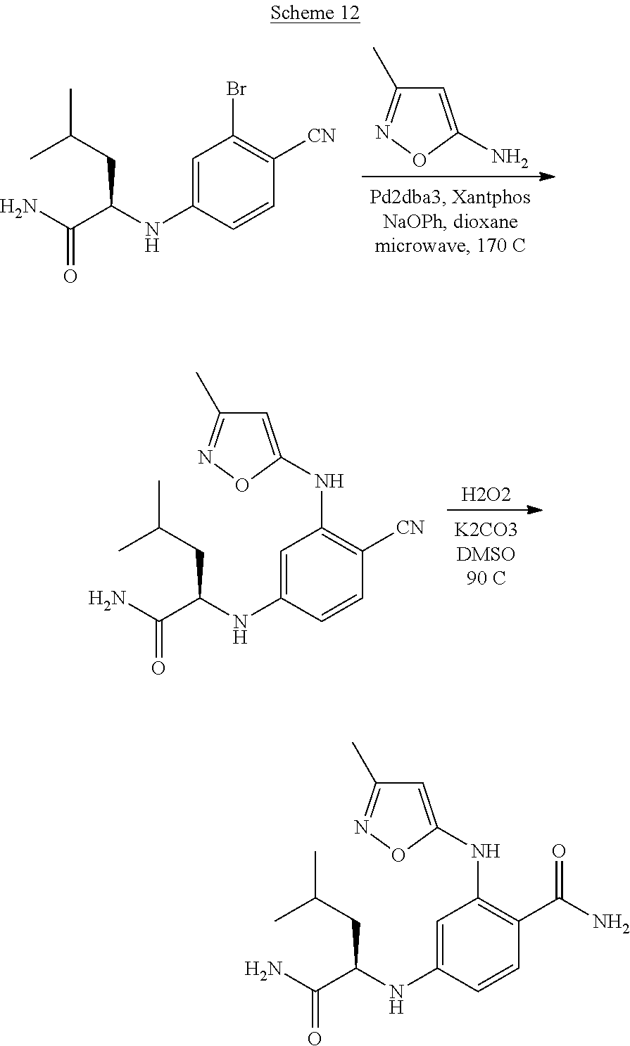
C1=C(N)ON=C1C.C1=C(NC(C(N)=O)CC(C)C)C=CC([CN])=C1Br.[H2O2].C1=C(NC(C(N)=O)CC(C)C)C=CC([CN])=C1NC1=CC(C)=NO1.C1=C(NC(C(N)=O)CC(C)C)C=CC(C(N)=O)=C1NC1=CC(C)=NO1
